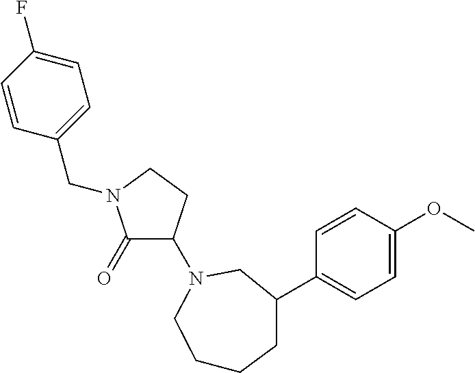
C1(=O)C(N2CC(C3=CC=C(OC)C=C3)CCCC2)CCN1CC1=CC=C(F)C=C1
